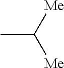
CC([Me])[Me]
